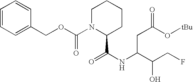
C1=CC=C(COC(=O)N2C(C(=O)NC(C(CF)O)CC(O[tBu])=O)CCCC2)C=C1
